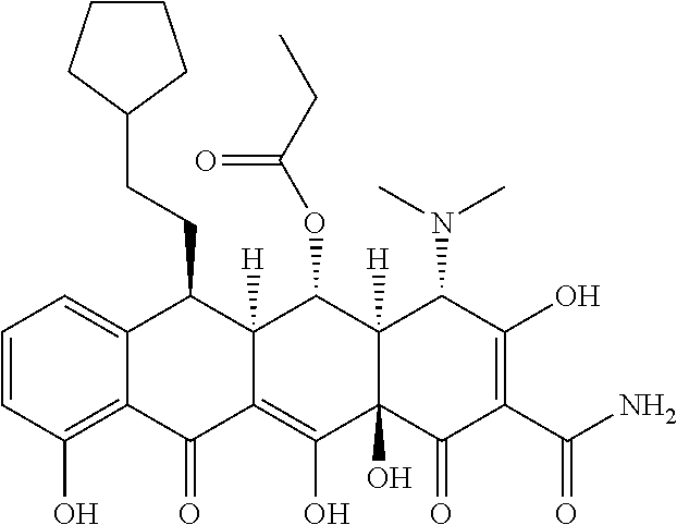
C1=CC(O)=C2C(=C1)C(CCC1CCCC1)C1([H])C(=C(O)C3(O)C([H])(C1OC(CC)=O)C(N(C)C)C(O)=C(C(N)=O)C3=O)C2=O
